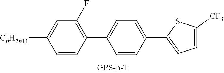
C1=CC(C2=CC=C(C3=CC=C([CF3])S3)C=C2)=C(F)C=C1[CnH2n+1]
